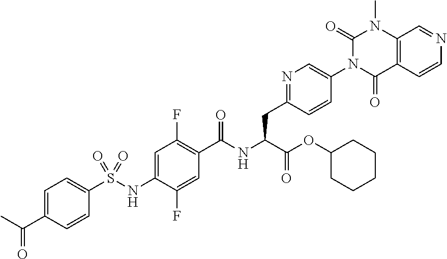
C1(S(NC2=CC(F)=C(C(NC(C(=O)OC3CCCCC3)CC3=NC=C(N4C(=O)C5=C(N(C)C4=O)C=NC=C5)C=C3)=O)C=C2F)(=O)=O)=CC=C(C(C)=O)C=C1
